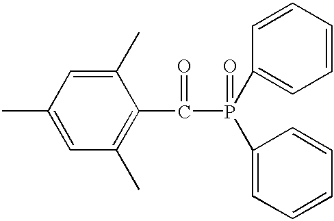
C1=C(C)C=C(C)C(C(P(C2=CC=CC=C2)(C2=CC=CC=C2)=O)=O)=C1C
